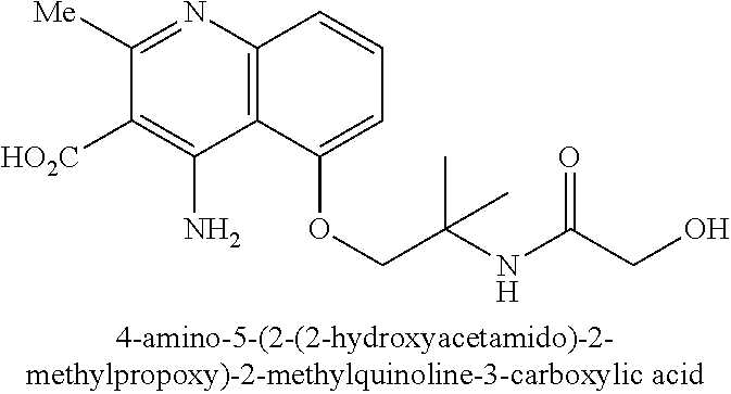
C1([Me])=NC2=C(C(N)=C1[HO2C])C(OCC(NC(CO)=O)(C)C)=CC=C2
